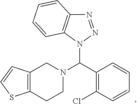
C1(C(N2CC3=C(CC2)SC=C3)N2N=NC3=C2C=CC=C3)=C(Cl)C=CC=C1
